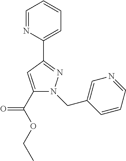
C1(C(OCC)=O)=CC(C2=CC=CC=N2)=NN1CC1=CN=CC=C1
